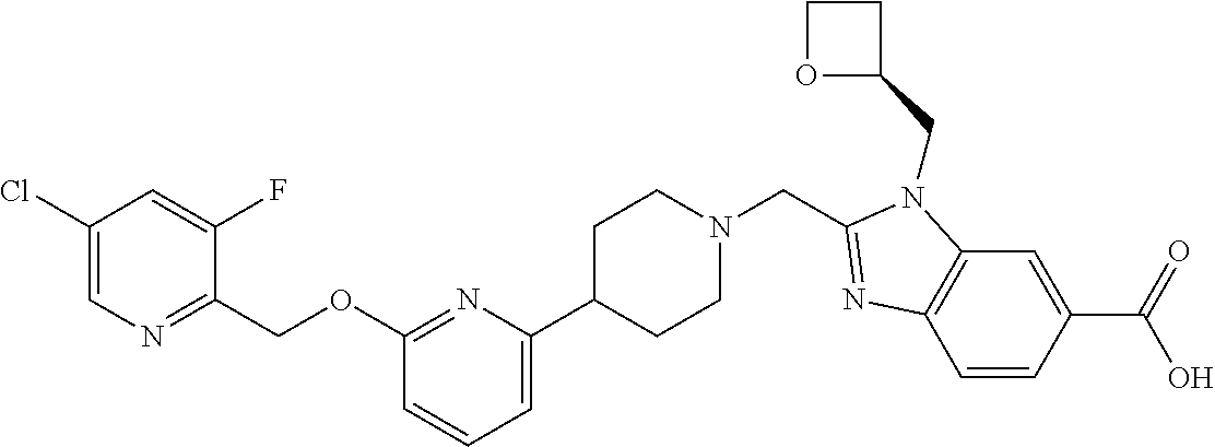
C12=C(C=C(C(=O)O)C=C1)N(CC1CCO1)C(CN1CCC(C3=CC=CC(OCC4=NC=C(Cl)C=C4F)=N3)CC1)=N2
